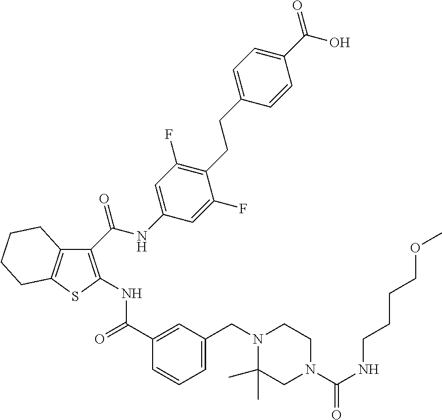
C1(C(NC2=CC(F)=C(CCC3=CC=C(C(O)=O)C=C3)C(F)=C2)=O)=C(NC(C2=CC(CN3C(C)(C)CN(C(NCCCCOC)=O)CC3)=CC=C2)=O)SC2=C1CCCC2
